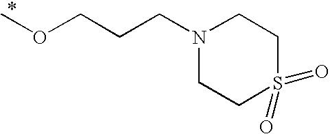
N1(CCCOC)CCS(=O)(=O)CC1
